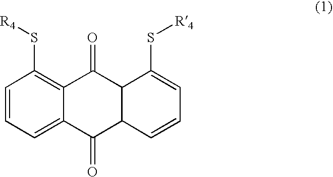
C1=CC=C2C(=C1S[R4])C(=O)C1C(C2=O)C=CC=C1S[R4]
